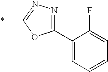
C1(C2=CC=CC=C2F)=NN=C(*)O1
